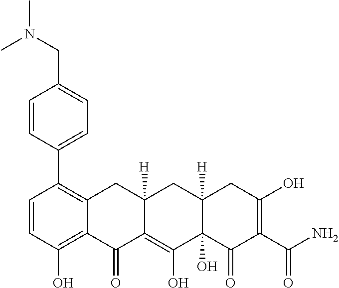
C1=CC(O)=C2C(=C1C1=CC=C(CN(C)C)C=C1)CC1([H])C(=C(O)C3(O)C([H])(C1)CC(O)=C(C(N)=O)C3=O)C2=O
